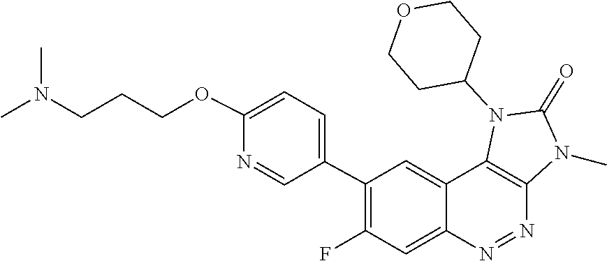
C1CC(N2C3=C(N(C)C2=O)N=NC2=CC(F)=C(C4=CC=C(OCCCN(C)C)N=C4)C=C32)CCO1
